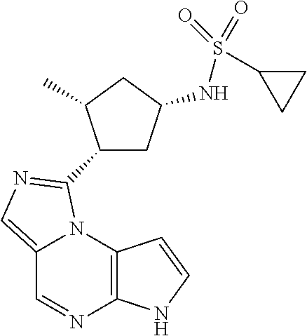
C12=C(N3C(=CN=C3C3CC(NS(=O)(=O)C4CC4)CC3C)C=N1)C=CN2
